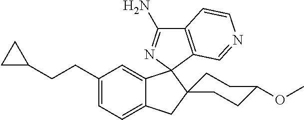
C1(CCC2CC2)=CC=C2C(=C1)C1(N=C(N)C3=C1C=NC=C3)C1(C2)CCC(OC)CC1
